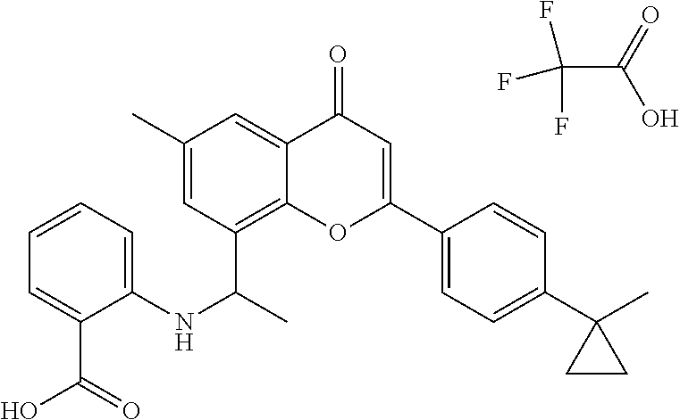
C1=C(C2=CC=C(C3(C)CC3)C=C2)OC2=C(C(C)NC3=CC=CC=C3C(O)=O)C=C(C)C=C2C1=O.FC(F)(C(=O)O)F
